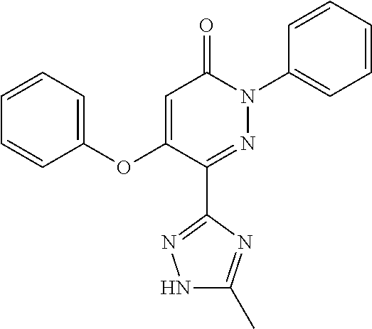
C1(C2=NN(C3=CC=CC=C3)C(=O)C=C2OC2=CC=CC=C2)=NNC(C)=N1
